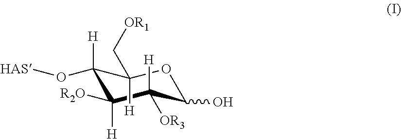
C1(O[HAS])([H])C([R2O])([H])C([H])([OR3])C(O)OC1(C[OR1])[H]
